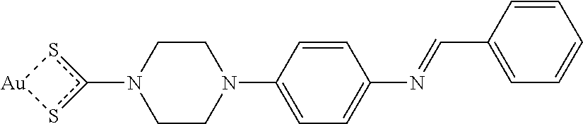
C1CN(C2=CC=C(N=CC3=CC=CC=C3)C=C2)CCN1c1s[Au]s1
